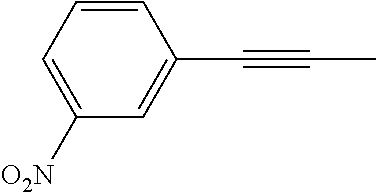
C1([O2N])=CC=CC(C#CC)=C1
